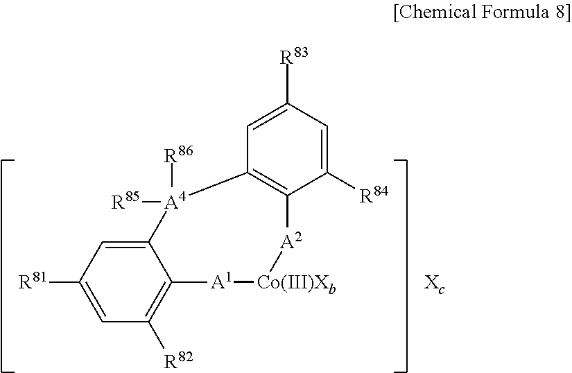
C12=CC([R81])=CC([R82])=C1[A1][Co(III)Xb][A2]C1=C(C=C([R83])C=C1[R84])[A4]2([R86])[R85].[Xc]
